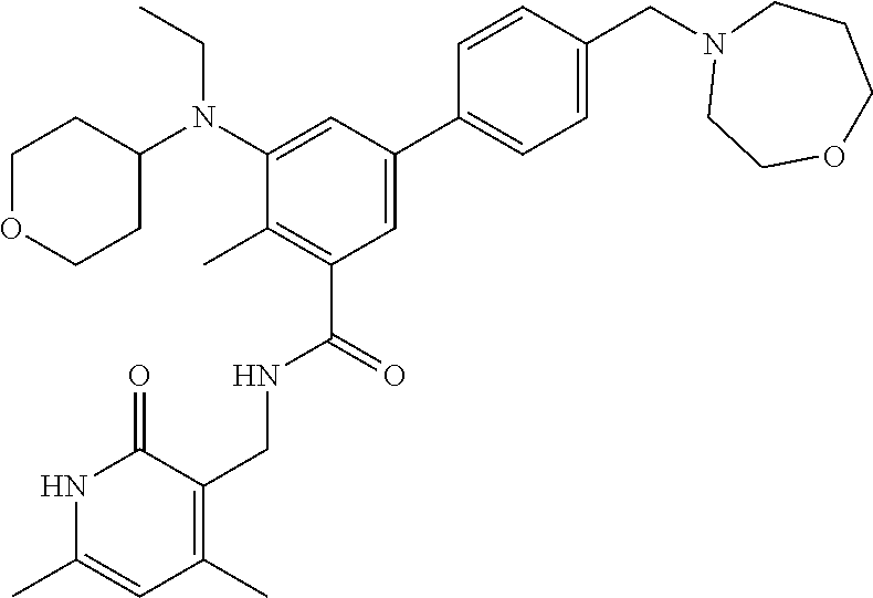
CCN(C1CCOCC1)C1=CC(C2=CC=C(CN3CCOCCC3)C=C2)=CC(C(NCC2=C(C)C=C(C)NC2=O)=O)=C1C
